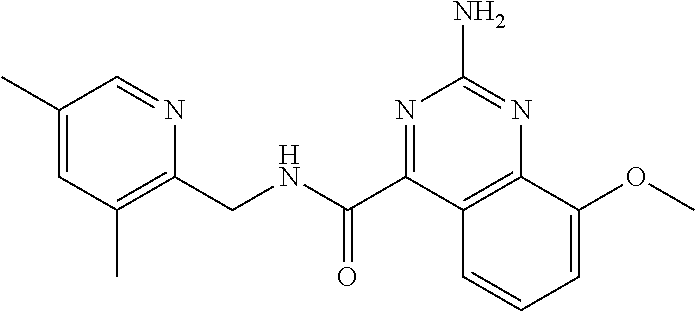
C1(C)=CC(C)=C(CNC(=O)C2=NC(N)=NC3=C2C=CC=C3OC)N=C1
